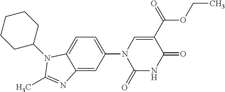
C1(N2C(=O)NC(=O)C(C(=O)OCC)=C2)=CC=C2C(=C1)N=C(C)N2C1CCCCC1
